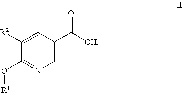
C1([R2])=CC(C([OH])=O)=CN=C1O[R1]
